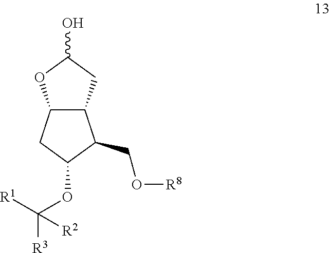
C12C(CC(O)O1)C(CO[R8])C(OC([R3])([R1])[R2])C2
